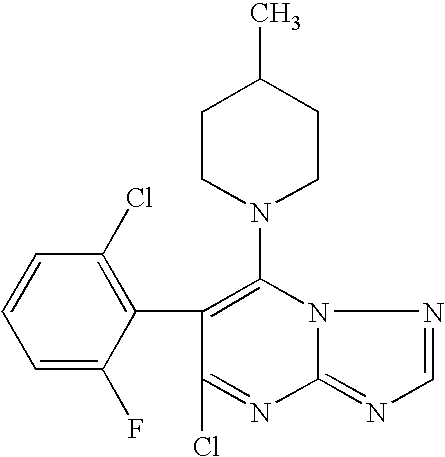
C1CN(C2=C(C3=C(Cl)C=CC=C3F)C(Cl)=NC3=NC=NN23)CCC1C
